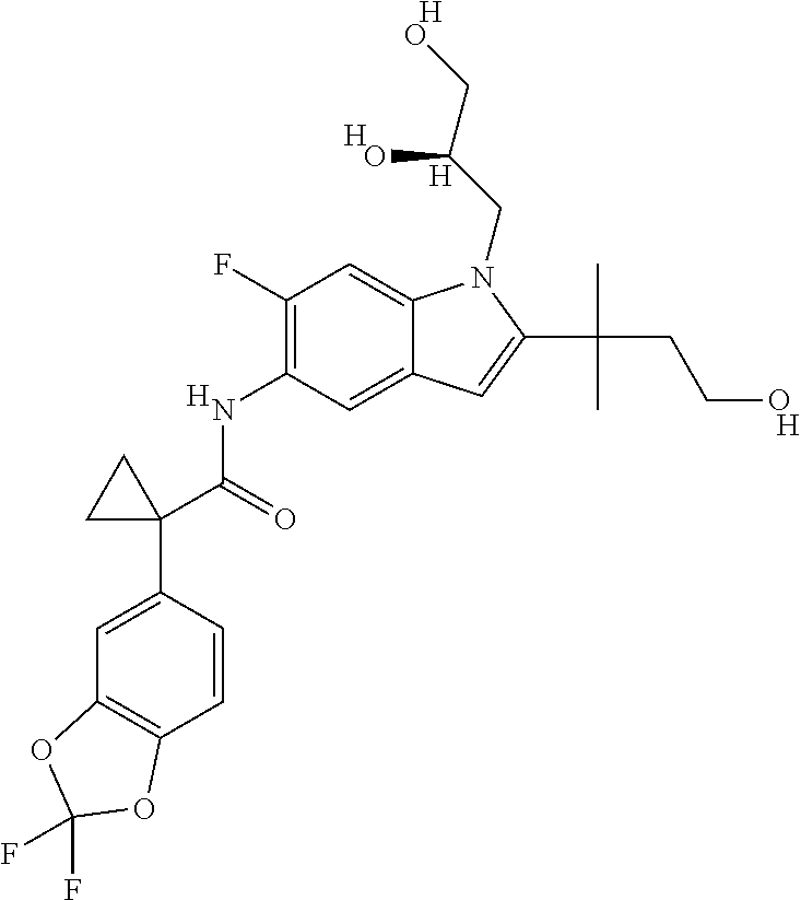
C1(F)=C(NC(C2(C3=CC4=C(C=C3)OC(F)(F)O4)CC2)=O)C=C2C(=C1)N(CC(CO)O)C(C(C)(C)CCO)=C2.[H].[H].[H].[H].[H]
